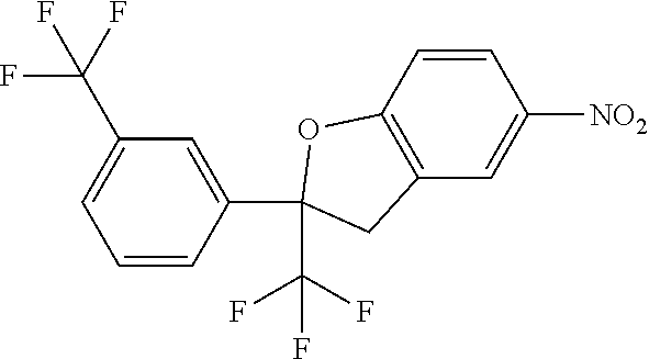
C1=CC2=C(C=C1[NO2])CC(C(F)(F)F)(C1=CC(C(F)(F)F)=CC=C1)O2
